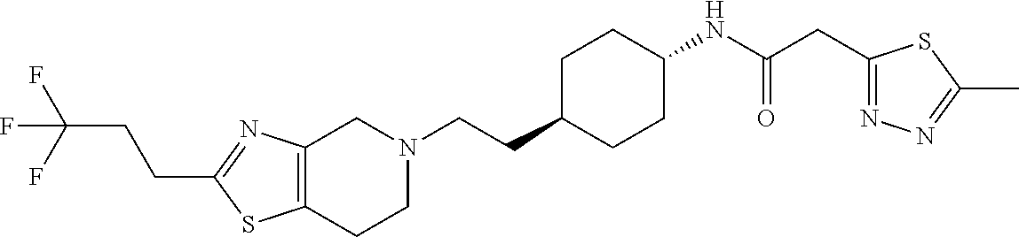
C12=C(CCN(CCC3CCC(NC(CC4=NN=C(C)S4)=O)CC3)C1)SC(CCC(F)(F)F)=N2
